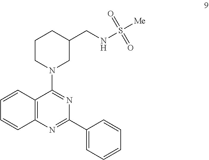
C1=CC2=C(C=C1)N=C(C1=CC=CC=C1)N=C2N1CC(CNS([Me])(=O)=O)CCC1
